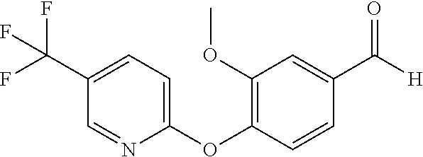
C1(C(F)(F)F)=CC=C(OC2=C(OC)C=C(C([H])=O)C=C2)N=C1
